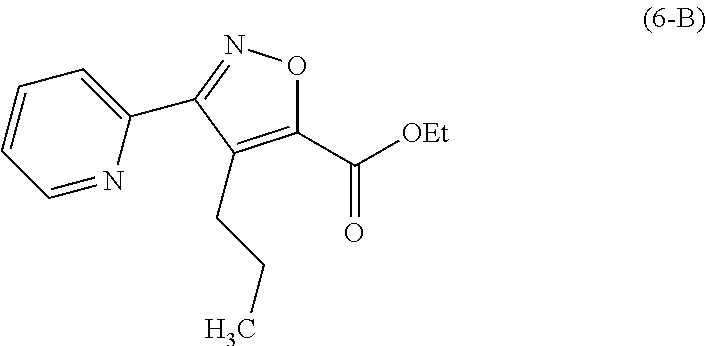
C1(C([OEt])=O)=C(CCC)C(C2=CC=CC=N2)=NO1
